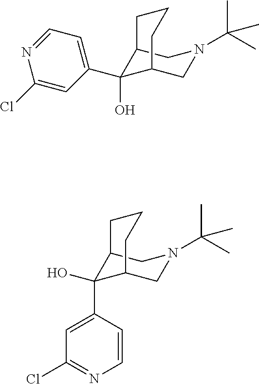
C1(O)(C2=CC=NC(Cl)=C2)C2CCCC1CN(C(C)(C)C)C2.C1(C2=CC(Cl)=NC=C2)(O)C2CCCC1CN(C(C)(C)C)C2
